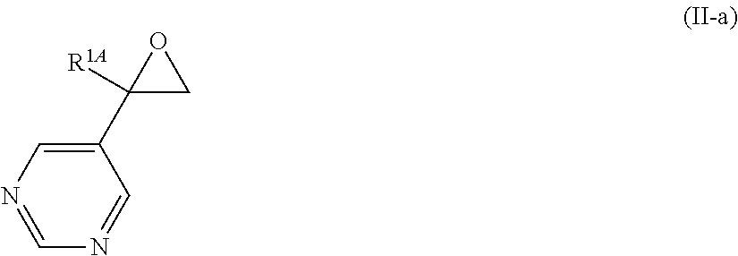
C1(C2([R1A])CO2)=CN=CN=C1
